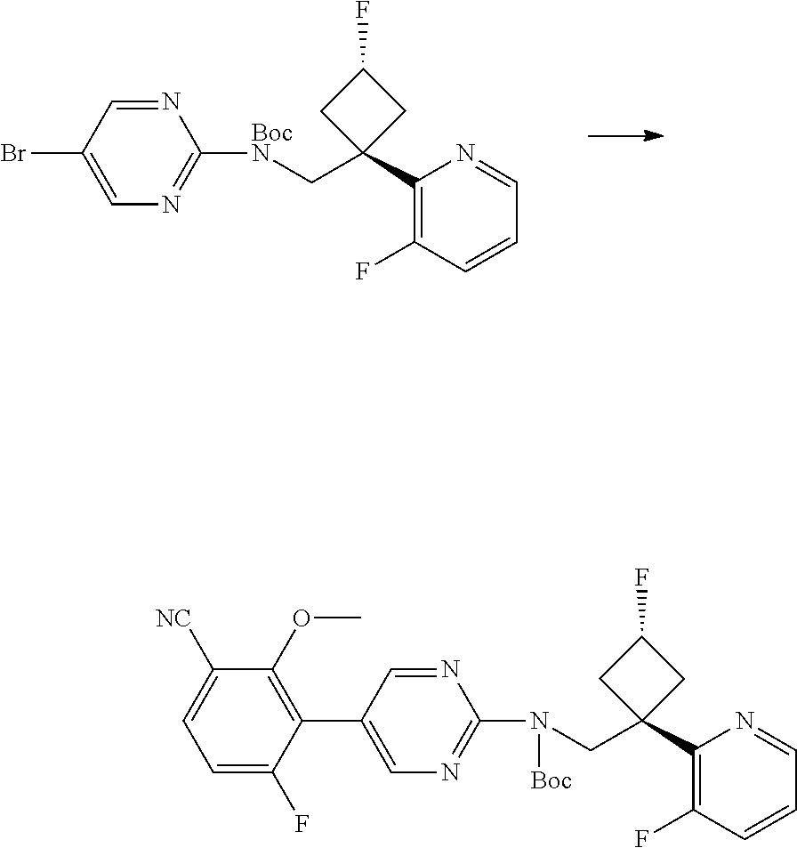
C1=CC(F)=C(C2(C[BocN]C3=NC=C(Br)C=N3)CC(F)C2)N=C1.C1=CC(F)=C(C2(CN(C3=NC=C(C4=C(OC)C([NC])=CC=C4F)C=N3)[Boc])CC(F)C2)N=C1
